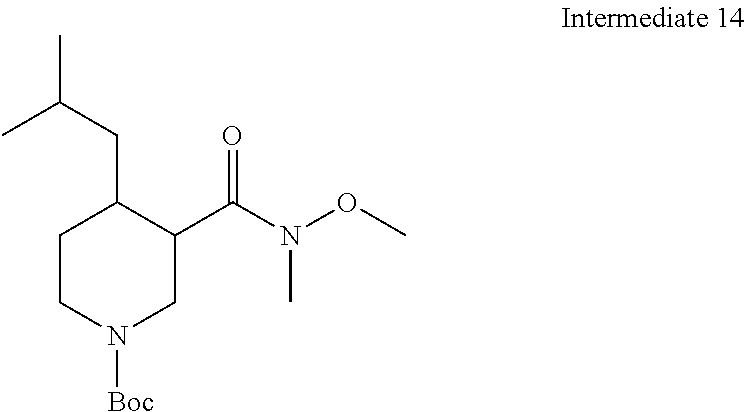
C1(C(N(OC)C)=O)CN([Boc])CCC1CC(C)C
